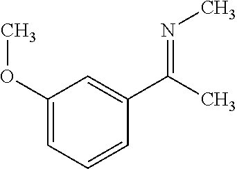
C1(OC)=CC=CC(C(C)=NC)=C1
